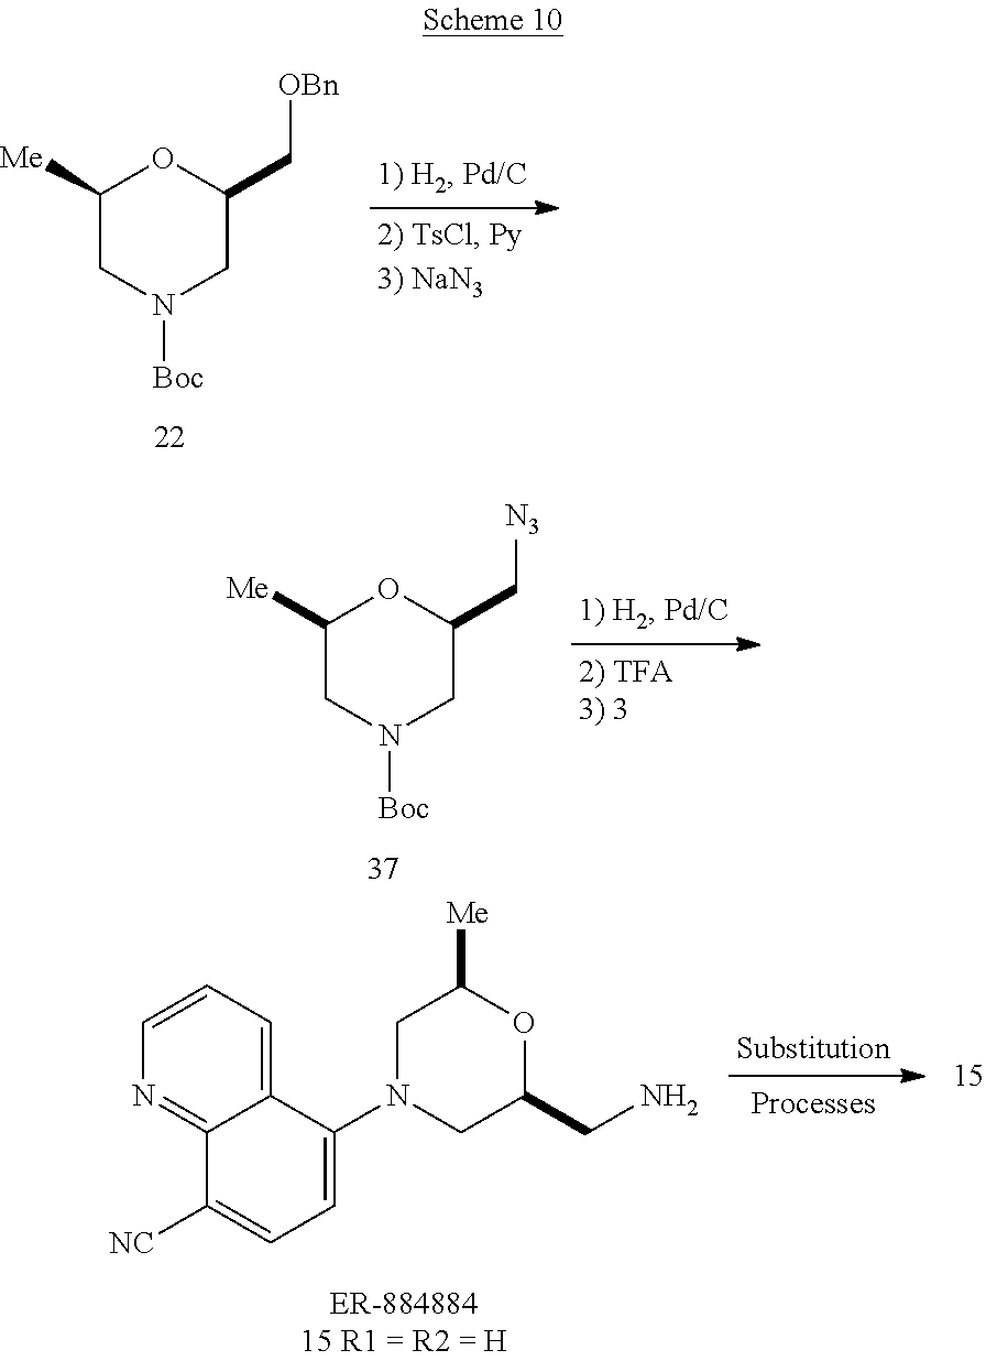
C1([Me])CN([Boc])CC(C[OBn])O1.C1([Me])CN([Boc])CC(C[N3])O1.C12=CC=CN=C1C([NC])=CC=C2N1CC(CN)OC([Me])C1
